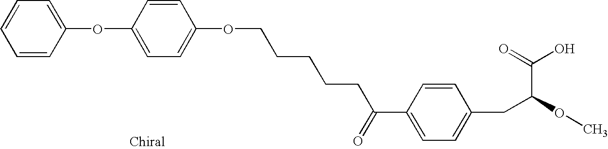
C1=CC(OC2=CC=C(OCCCCCC(C3=CC=C(CC(OC)C(=O)O)C=C3)=O)C=C2)=CC=C1
